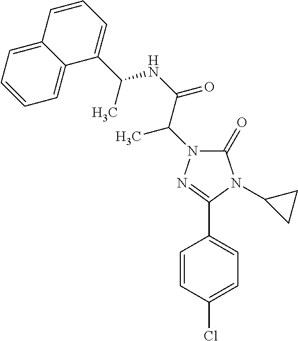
C1(C2=NN(C(C(NC(C3=CC=CC4=CC=CC=C43)C)=O)C)C(=O)N2C2CC2)=CC=C(Cl)C=C1
